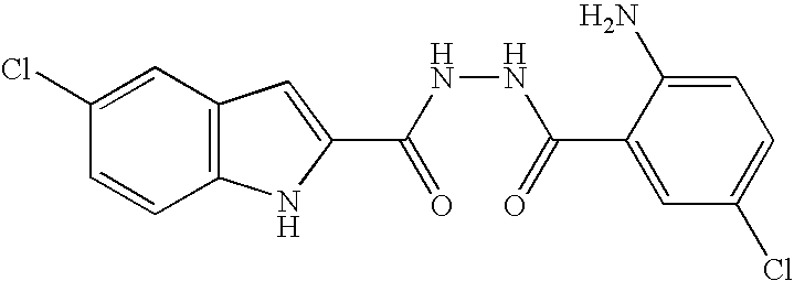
C12=C(C=C(Cl)C=C1)C=C(C(NNC(C1=CC(Cl)=CC=C1N)=O)=O)N2
